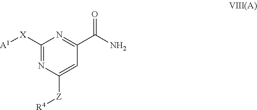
C1([X][A1])=NC([Z][R4])=CC(C(N)=O)=N1
